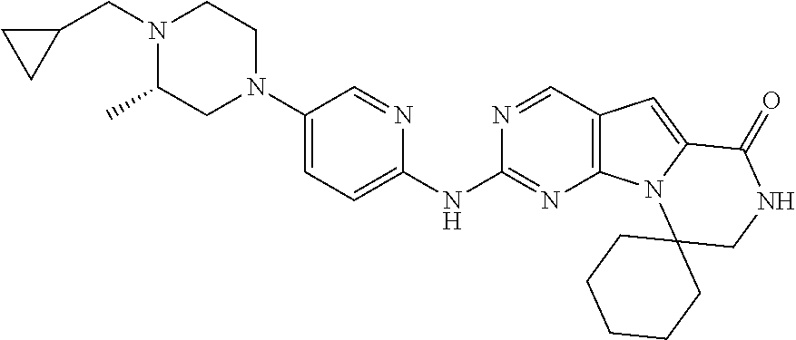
N1(CC2CC2)C(C)CN(C2=CC=C(NC3=NC4=C(C=N3)C=C3N4C4(CNC3=O)CCCCC4)N=C2)CC1
